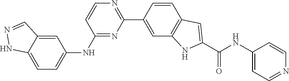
C1(NC2=CC=C3C(=C2)C=NN3)=NC(C2=CC3=C(C=C2)C=C(C(NC2=CC=NC=C2)=O)N3)=NC=C1
